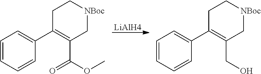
C1C(C2=CC=CC=C2)=C(C(=O)OC)C[NBoc]C1.[LiAlH4].C1C(C2=CC=CC=C2)=C(CO)C[NBoc]C1
